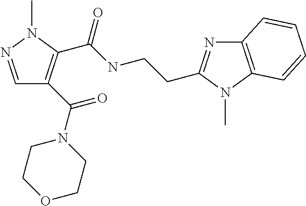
C1=NN(C)C(C(NCCC2=NC3=C(N2C)C=CC=C3)=O)=C1C(=O)N1CCOCC1
